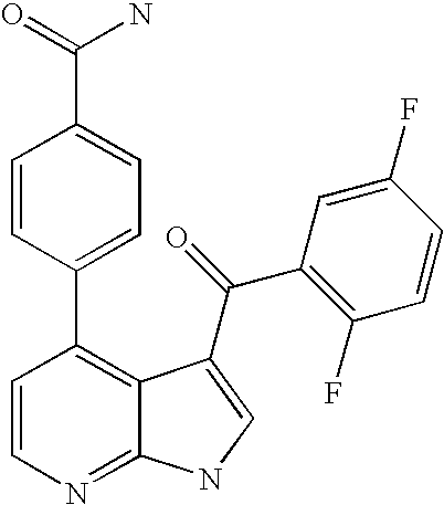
C1=CN=C2C(=C1C1=CC=C(C(=O)N)C=C1)C(C(C1=C(F)C=CC(F)=C1)=O)=CN2
